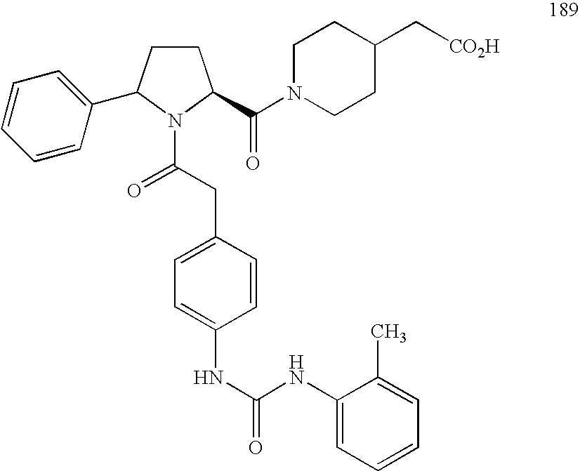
C(N1CCC(C[CO2H])CC1)(=O)C1CCC(C2=CC=CC=C2)N1C(=O)CC1=CC=C(NC(NC2=CC=CC=C2C)=O)C=C1
